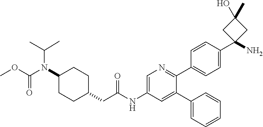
C1(N(C(OC)=O)C(C)C)CCC(CC(NC2=CN=C(C3=CC=C(C4(N)CC(C)(O)C4)C=C3)C(C3=CC=CC=C3)=C2)=O)CC1
